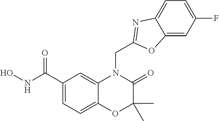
C1(C(NO)=O)=CC=C2C(=C1)N(CC1=NC3=CC=C(F)C=C3O1)C(=O)C(C)(C)O2
